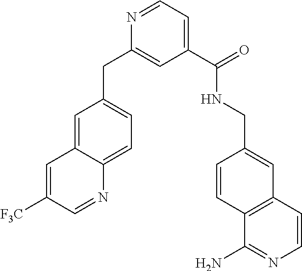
N1=CC=C(C(=O)NCC2=CC3=C(C=C2)C(N)=NC=C3)C=C1CC1=CC=C2C(=C1)C=C([F3C])C=N2
